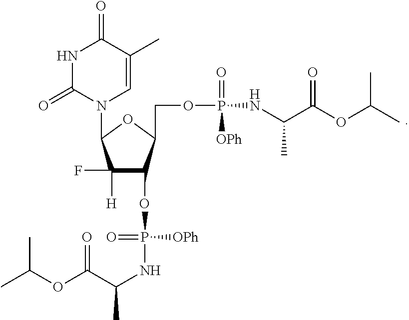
N1C(=O)N(C2C(F)([H])C(OP(=O)([OPh])NC(C)C(OC(C)C)=O)C(COP(=O)([OPh])NC(C(OC(C)C)=O)C)O2)C=C(C)C1=O
